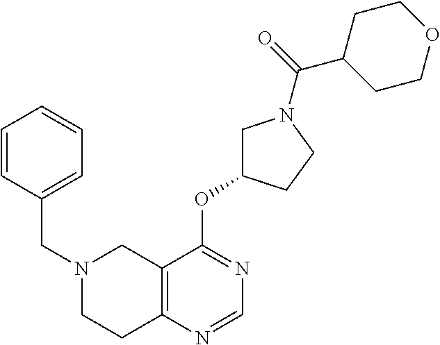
C(N1CCC2=C(C1)C(OC1CN(C(=O)C3CCOCC3)CC1)=NC=N2)C1=CC=CC=C1
